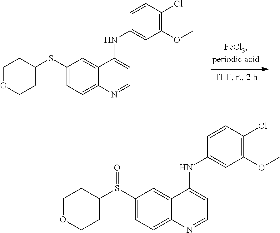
C1(SC2CCOCC2)=CC=C2C(=C1)C(NC1=CC(OC)=C(Cl)C=C1)=CC=N2.C1(S(C2CCOCC2)=O)=CC=C2C(=C1)C(NC1=CC(OC)=C(Cl)C=C1)=CC=N2
